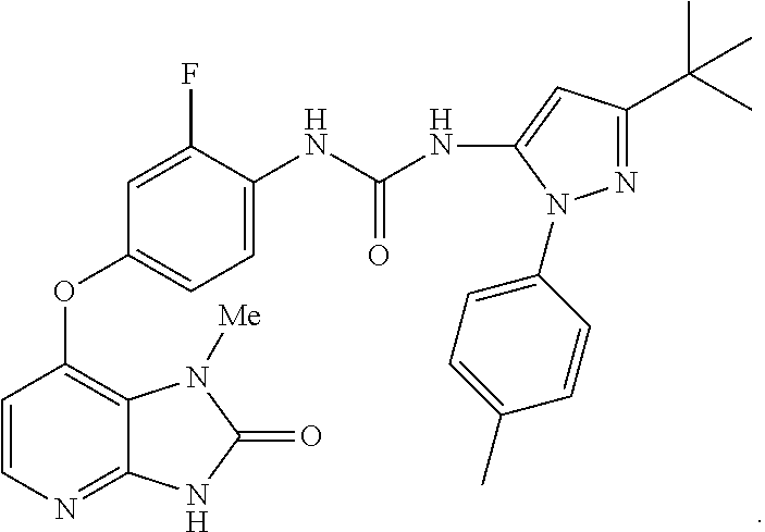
C1=CN=C2C(=C1OC1=CC=C(NC(NC3=CC(C(C)(C)C)=NN3C3=CC=C(C)C=C3)=O)C(F)=C1)N([Me])C(=O)N2
